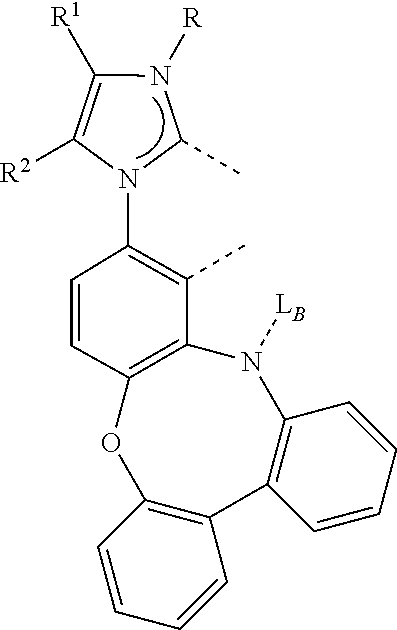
C1([R1])=C([R2])N(C2=C(C)C3=C(C=C2)OC2=C(C4=C(N3[LB])C=CC=C4)C=CC=C2)C(C)N1[R]
